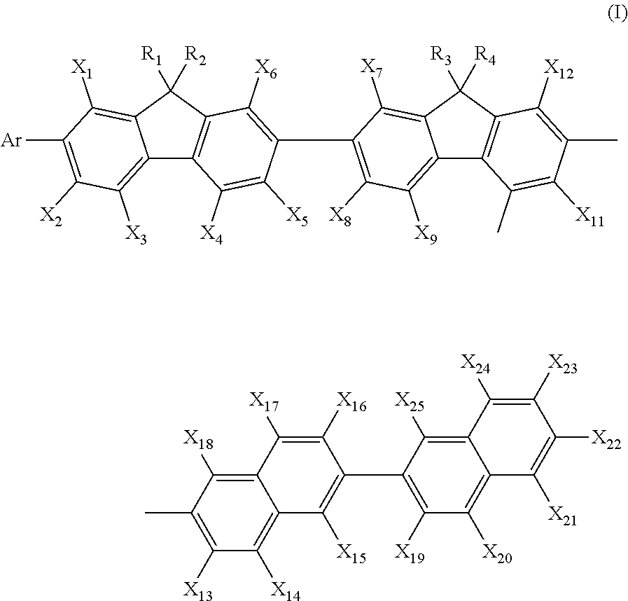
C1(C)=C([X13])C([X14])=C2C(=C1[X18])C([X17])=C([X16])C(C1=C([X19])C([X20])=C3C(=C1[X25])C([X24])=C([X23])C([X22])=C3[X21])=C2[X15].C12=C([X3])C([X2])=C([Ar])C([X1])=C1C([R1])([R2])C1=C2C([X4])=C([X5])C(C2=C([X8])C([X9])=C3C4=C(C([R3])([R4])C3=C2[X7])C([X12])=C(CC)C([X11])=C4C)=C1[X6]
